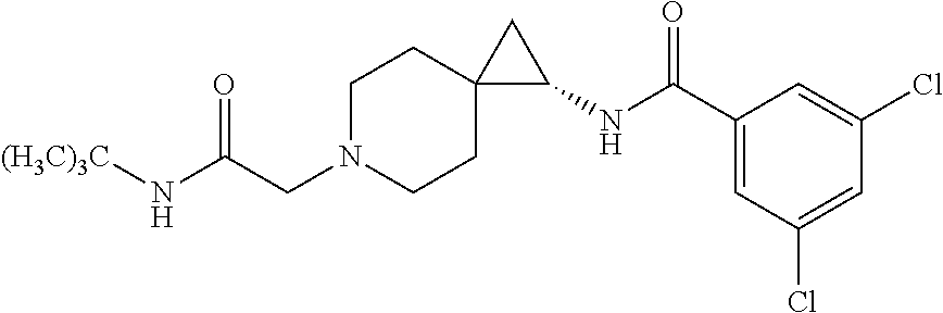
C1(C(NC2CC23CCN(CC(N[(H3C)3C])=O)CC3)=O)=CC(Cl)=CC(Cl)=C1
